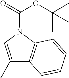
C1(C)=CN(C(=O)OC(C)(C)C)C2=C1C=CC=C2
